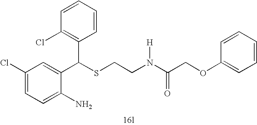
C1=C(N)C(C(SCCN(C(=O)COC2=CC=CC=C2)[H])C2=C(Cl)C=CC=C2)=CC(Cl)=C1
